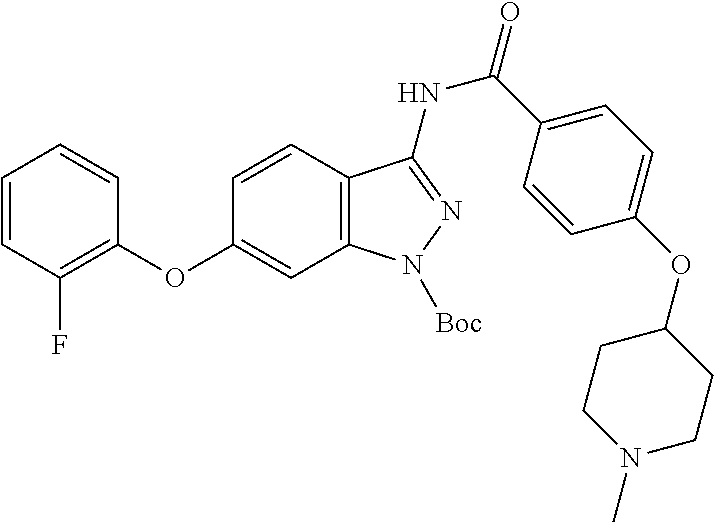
C1=CC(F)=C(OC2=CC3=C(C=C2)C(NC(C2=CC=C(OC4CCN(C)CC4)C=C2)=O)=NN3[Boc])C=C1
